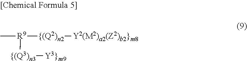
C[R9]([{(Q2)n2][Y2(M2)a2(Z2)b2}m8])[{(Q3)n3][Y3}m9]
